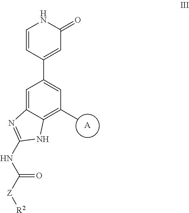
[A].C1=C2C(=C(C)C=C1C1=CC(=O)NC=C1)NC(NC([Z][R2])=O)=N2
